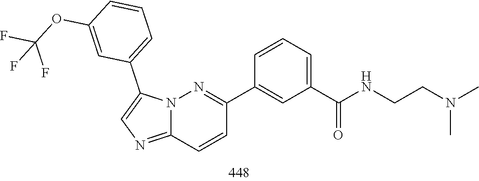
N(C)(CCNC(C1=CC=CC(C2=NN3C(=NC=C3C3=CC=CC(OC(F)(F)F)=C3)C=C2)=C1)=O)C
